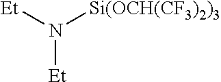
[Et]N([Si(OCH(CF3)2)3])[Et]
